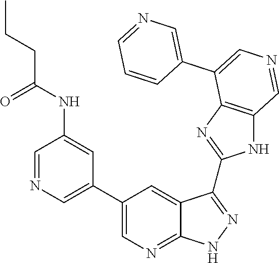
C1=NC=C(C2=CN=C3C(=C2)C(C2=NC4=C(N2)C=NC=C4C2=CN=CC=C2)=NN3)C=C1NC(CCC)=O
